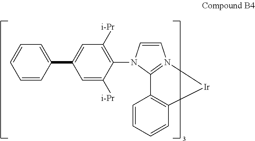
C1=C(C2=CC=CC=C2)C=C([i-Pr])C(N2C=CN3=C2C2=C(C=CC=C2)[Ir]3)=C1[i-Pr]
